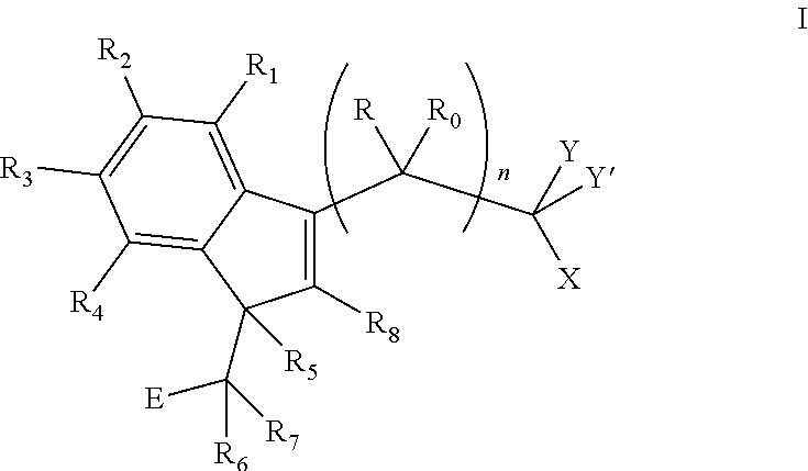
C1(C(C([Y])([Y])[X])([R])[R0])=C([R8])C([R5])(C([E])([R6])[R7])C2=C([R4])C([R3])=C([R2])C([R1])=C12
